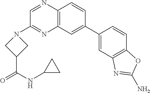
C1=C(C2=CC3=C(N=CC(N4CC(C(NC5CC5)=O)C4)=N3)C=C2)C=CC2=C1N=C(N)O2
